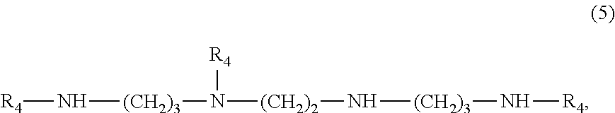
[R4]N[(CH2)3]N([R4])[(CH2)2]N[(CH2)3]N[R4]
